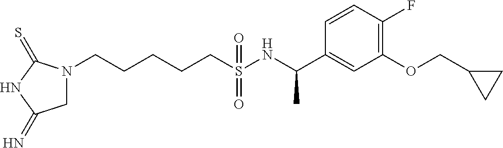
N1(CCCCCS(NC(C2=CC(OCC3CC3)=C(F)C=C2)C)(=O)=O)CC(=N)NC1=S
